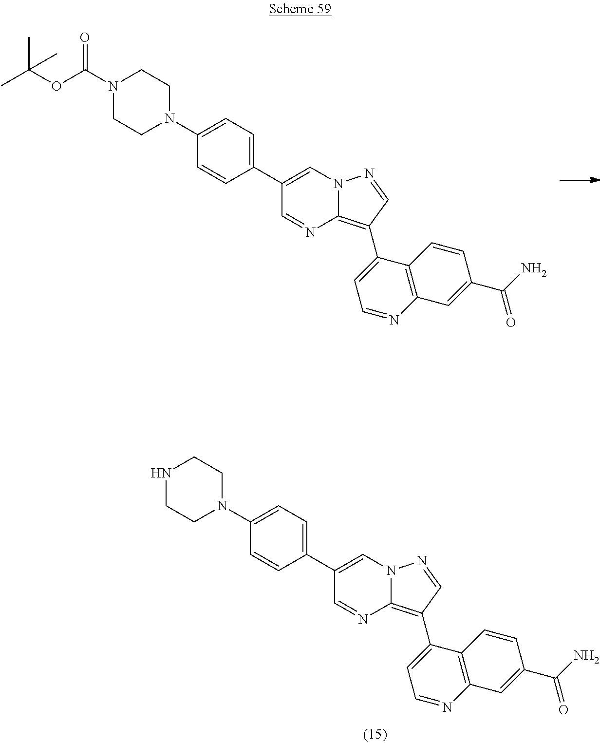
C1(C2=CC=C(N3CCN(C(OC(C)(C)C)=O)CC3)C=C2)=CN2C(=C(C3=CC=NC4=C3C=CC(C(=O)N)=C4)C=N2)N=C1.C1(C2=CC=C(N3CCNCC3)C=C2)=CN2C(=C(C3=CC=NC4=C3C=CC(C(=O)N)=C4)C=N2)N=C1
